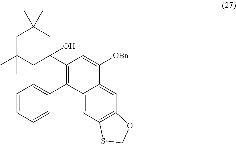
C1=CC=CC(C2=C(C3(O)CC(C)(C)CC(C)(C)C3)C=C([OBn])C3=CC4=C(C=C32)SCO4)=C1
